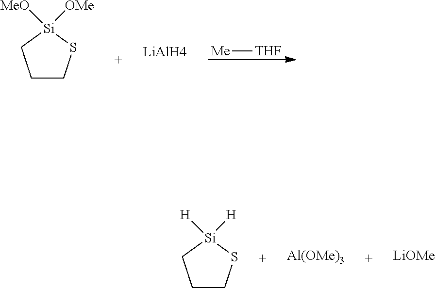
[Me][THF].C1CS[Si]([MeO])([OMe])C1.[LiAlH4].C1CS[Si]([H])([H])C1.[Al(OMe)3].[LiOMe]
